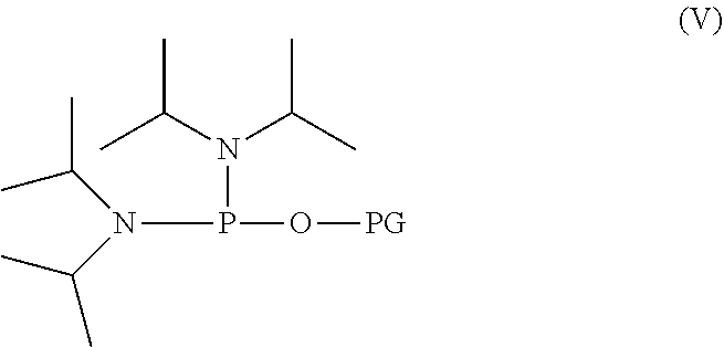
CC(N(C(C)C)P(O[PG])N(C(C)C)C(C)C)C
